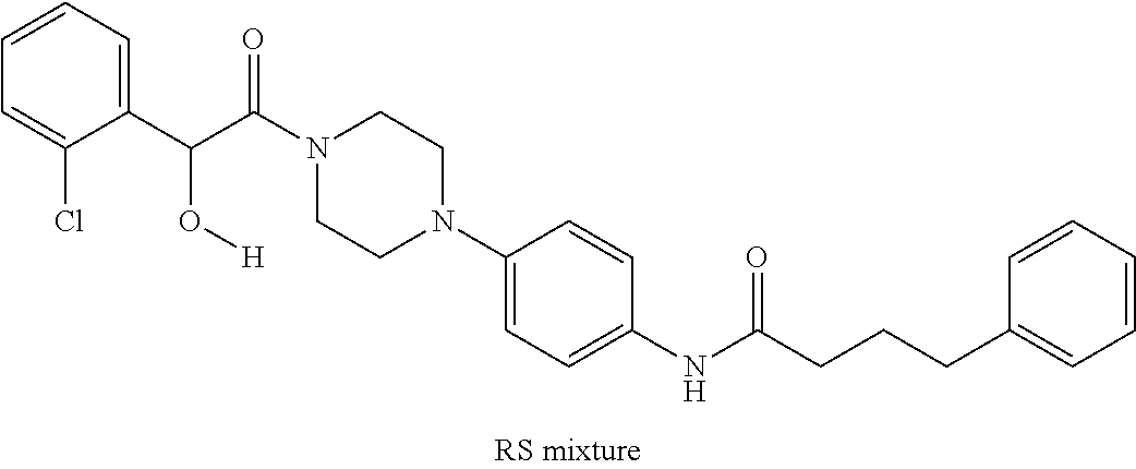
C1(C(C(N2CCN(C3=CC=C(NC(CCCC4=CC=CC=C4)=O)C=C3)CC2)=O)O[H])=CC=CC=C1Cl
